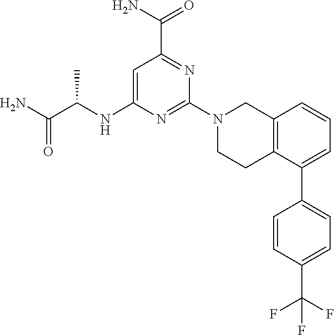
C1=C(NC(C(N)=O)C)N=C(N2CCC3=C(C2)C=CC=C3C2=CC=C(C(F)(F)F)C=C2)N=C1C(N)=O
